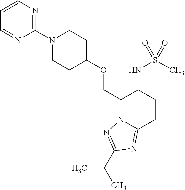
C(C1N2C(=NC(C(C)C)=N2)CCC1NS(C)(=O)=O)OC1CCN(C2=NC=CC=N2)CC1
